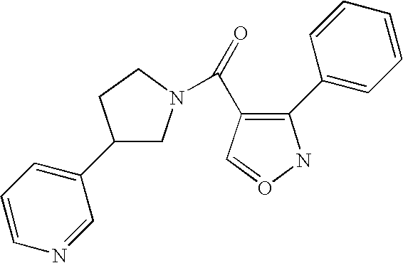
C1(C2=CC=CN=C2)CN(C(=O)C2=C(C3=CC=CC=C3)NO=C2)CC1
